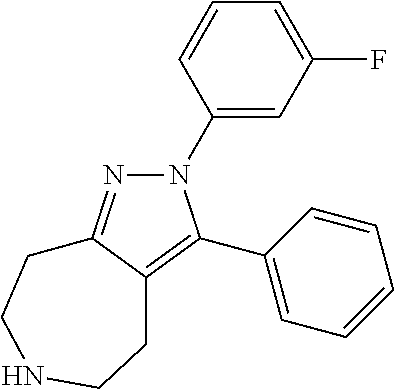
N1(C2=CC(F)=CC=C2)N=C2C(=C1C1=CC=CC=C1)CCNCC2
